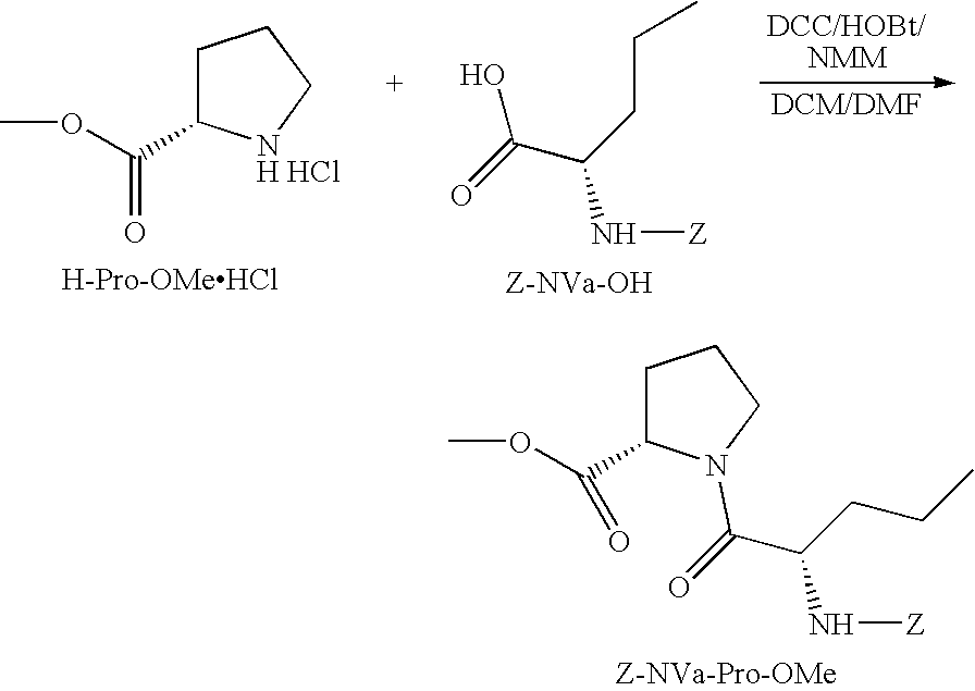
C1C(C(OC)=O)N(C(=O)C(N[Z])CCC)CC1.[Z-NVa-Pro-OMe].C1C(C(OC)=O)[NH HCl]CC1.[H-Pro-OMeHCl].[Z-NVa-OH].OC(=O)C(N[Z])CCC
